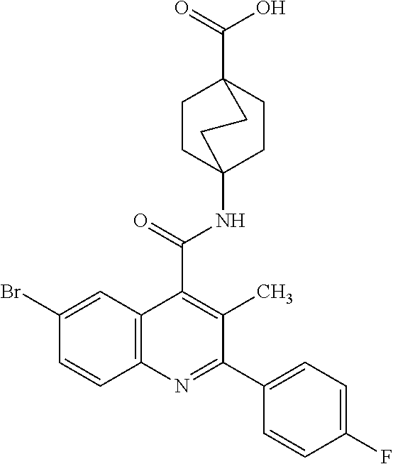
C12=C(C=C(Br)C=C1)C(C(=O)NC13CCC(C(=O)O)(CC1)CC3)=C(C)C(C1=CC=C(F)C=C1)=N2
